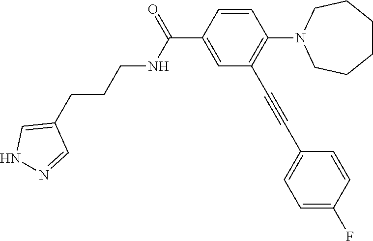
C1=CC(C(=O)NCCCC2=CNN=C2)=CC(C#CC2=CC=C(F)C=C2)=C1N1CCCCCC1
